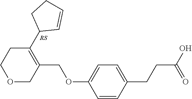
C1(COC2=CC=C(CCC(O)=O)C=C2)=C(C2C=CCC2)CCOC1
